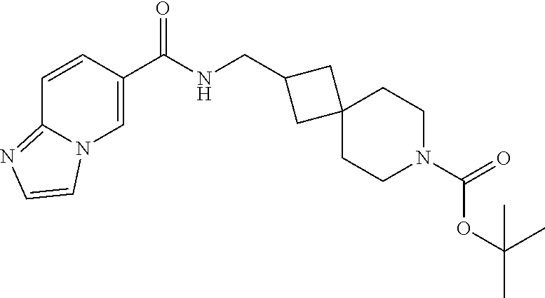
C(NCC1CC2(CCN(C(=O)OC(C)(C)C)CC2)C1)(=O)C1=CN2C(=NC=C2)C=C1
